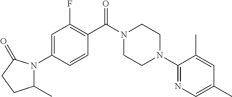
C1=C(N2C(C)CCC2=O)C=CC(C(N2CCN(C3=NC=C(C)C=C3C)CC2)=O)=C1F
